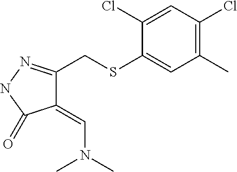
C1(=CN(C)C)C(CSC2=CC(C)=C(Cl)C=C2Cl)=NNC1=O
